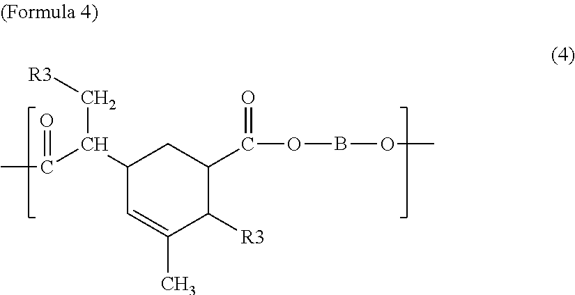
C1(C(C[R3])C(C)=O)C=C(C)C([R3])C(C(=O)OBOC)C1
